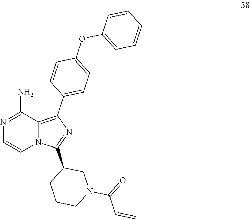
N1=C(N)C2=C(C3=CC=C(OC4=CC=CC=C4)C=C3)N=C(C3CCCN(C(=O)C=C)C3)N2C=C1
